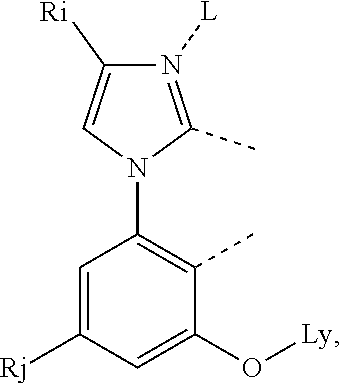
C1(N2C=C([Ri])N([L])=C2C)=C(C)C(O[Ly])=CC([Rj])=C1
